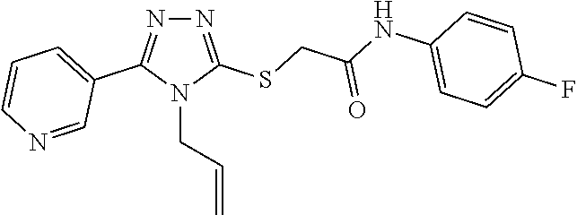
N1=C(SCC(NC2=CC=C(F)C=C2)=O)N(CC=C)C(C2=CC=CN=C2)=N1
